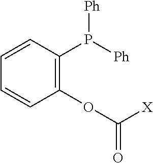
C1=CC(P([Ph])[Ph])=C(OC([X])=O)C=C1
